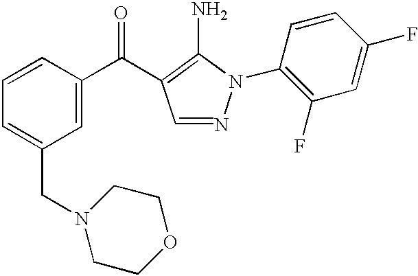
C1(N2N=CC(C(C3=CC(CN4CCOCC4)=CC=C3)=O)=C2N)=C(F)C=C(F)C=C1
